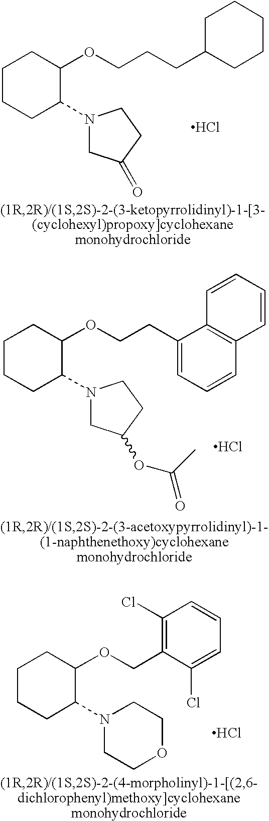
C1CCC(N2CC(=O)CC2)C(OCCCC2CCCCC2)C1.Cl.Cl.C1CCC(N2CC(OC(C)=O)CC2)C(OCCC2=CC=CC3=C2C=CC=C3)C1.Cl.C1(Cl)=C(COC2CCCCC2N2CCOCC2)C(Cl)=CC=C1
